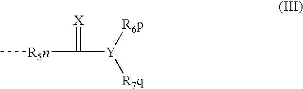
C[R5n]C([Y]([R6p])[R7q])=[X]
